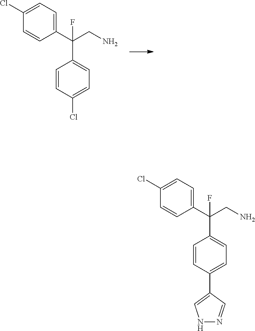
C1=CC(Cl)=CC=C1C(C1=CC=C(Cl)C=C1)(CN)F.C1=CC(C2=CNN=C2)=CC=C1C(C1=CC=C(Cl)C=C1)(CN)F
